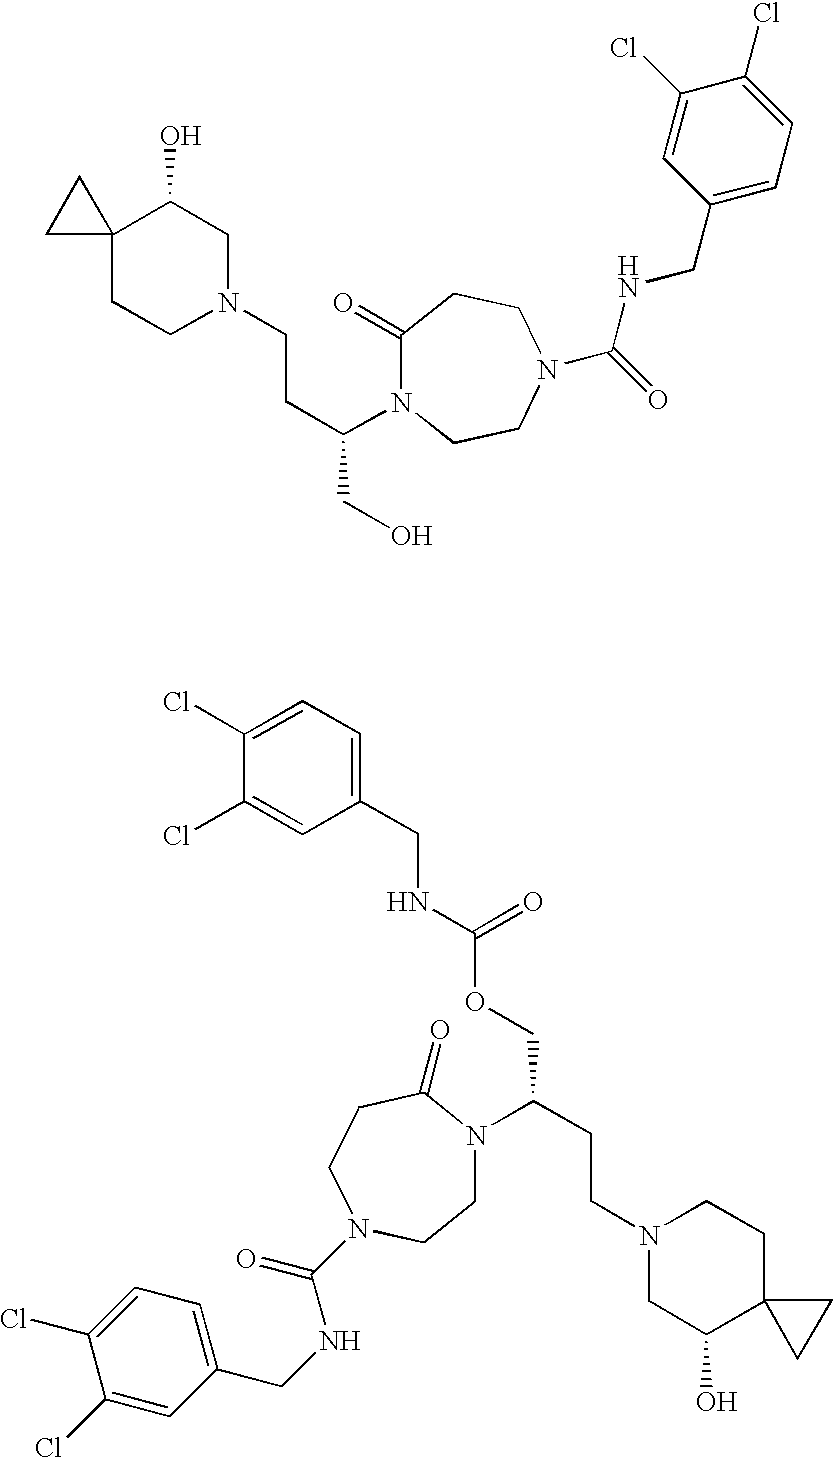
C12(CCN(CCC(CO)N3C(=O)CCN(C(=O)NCC4=CC=C(Cl)C(Cl)=C4)CC3)CC1O)CC2.C1(Cl)=CC(CNC(=O)N2CCC(=O)N(C(COC(=O)NCC3=CC=C(Cl)C(Cl)=C3)CCN3CC(O)C4(CC3)CC4)CC2)=CC=C1Cl
